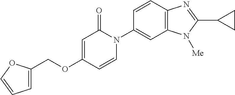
C1(COC2=CC(=O)N(C3=CC4=C(C=C3)N=C(C3CC3)N4[Me])C=C2)=CC=CO1
